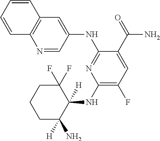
C1(NC2([H])C(F)(F)CCCC2([H])N)=C(F)C=C(C(=O)N)C(NC2=CC3=C(N=C2)C=CC=C3)=N1
